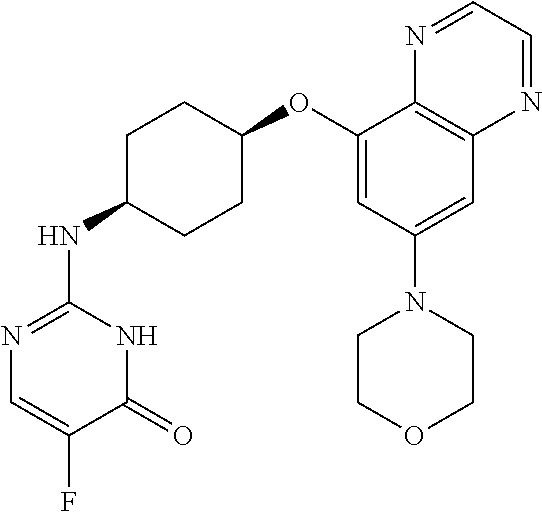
C1(OC2CCC(NC3=NC=C(F)C(=O)N3)CC2)=CC(N2CCOCC2)=CC2=C1N=CC=N2
